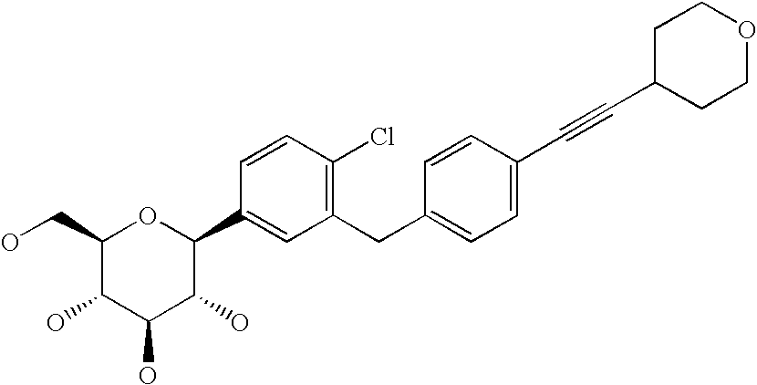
C1(CO)C(O)C(O)C(O)C(C2=CC(CC3=CC=C(C#CC4CCOCC4)C=C3)=C(Cl)C=C2)O1
